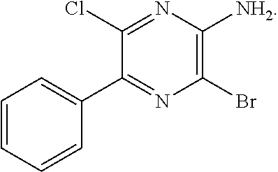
C1(Br)=C([NH2])N=C(Cl)C(C2=CC=CC=C2)=N1
